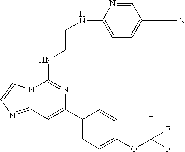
C12=NC=CN1C(NCCNC1=CC=C(C#N)C=N1)=NC(C1=CC=C(OC(F)(F)F)C=C1)=C2
